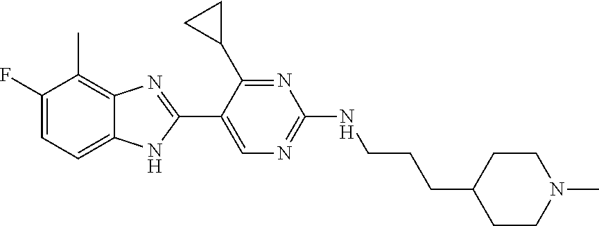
C1(C)=C2C(=CC=C1F)NC(C1=CN=C(NCCCC3CCN(C)CC3)N=C1C1CC1)=N2
